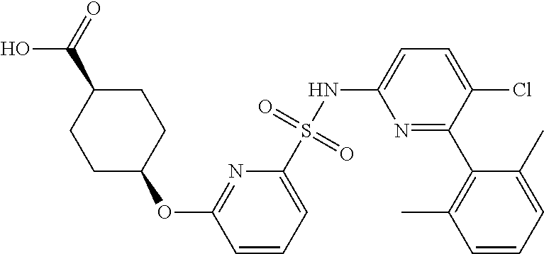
C1=CC=C(S(NC2=CC=C(Cl)C(C3=C(C)C=CC=C3C)=N2)(=O)=O)N=C1OC1CCC(C(=O)O)CC1
